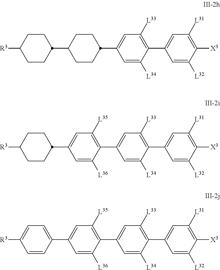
C1CC(C2CCC(C3=CC([L33])=C(C4=CC([L31])=C([X3])C([L32])=C4)C([L34])=C3)CC2)CCC1[R3].C1CC(C2=CC([L35])=C(C3=CC([L33])=C(C4=CC([L31])=C([X3])C([L32])=C4)C([L34])=C3)C([L36])=C2)CCC1[R3].C1=CC(C2=CC([L35])=C(C3=CC([L33])=C(C4=CC([L31])=C([X3])C([L32])=C4)C([L34])=C3)C([L36])=C2)=CC=C1[R3]
